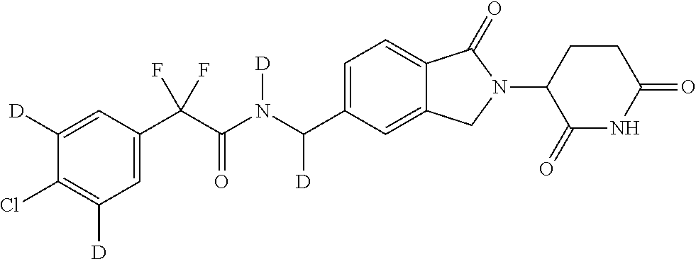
C1([D])=CC(C(C(N(C(C2=CC=C3C(=C2)CN(C2C(=O)NC(=O)CC2)C3=O)[D])[D])=O)(F)F)=CC([D])=C1Cl
